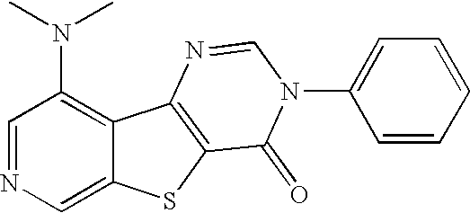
C1(N(C)C)=C2C(=CN=C1)SC1=C2N=CN(C2=CC=CC=C2)C1=O
